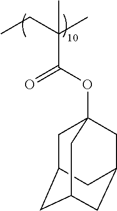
CCC(C)(C)C(OC12CC3CC(CC(C1)C3)C2)=O
